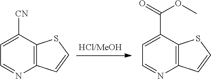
C1=C([CN])C2=C(N=C1)C=CS2.C1=C(C(OC)=O)C2=C(N=C1)C=CS2
